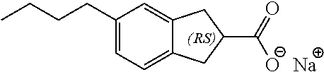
C1=C(CCCC)C=C2C(=C1)CC(C([O-])=O)C2.[Na]
